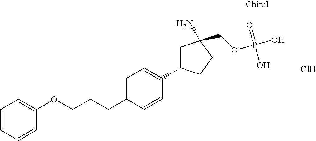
C1=CC=CC(OCCCC2=CC=C(C3CC(N)(COP(O)(=O)O)CC3)C=C2)=C1.Cl
